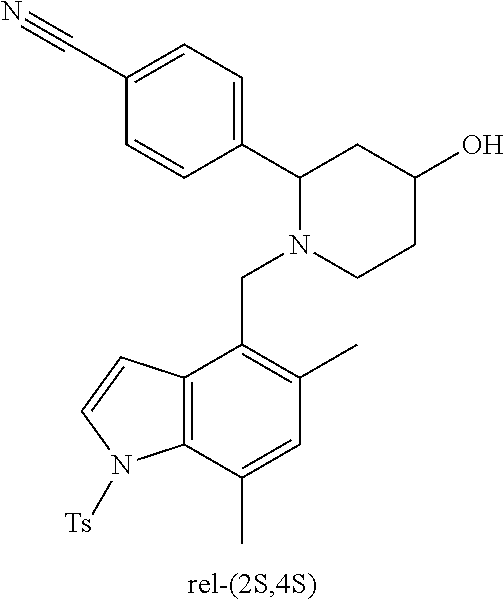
C1=CC(C2N(CC3=C(C)C=C(C)C4=C3C=CN4[Ts])CCC(O)C2)=CC=C1C#N
